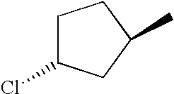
C1C(Cl)CC(C)C1
